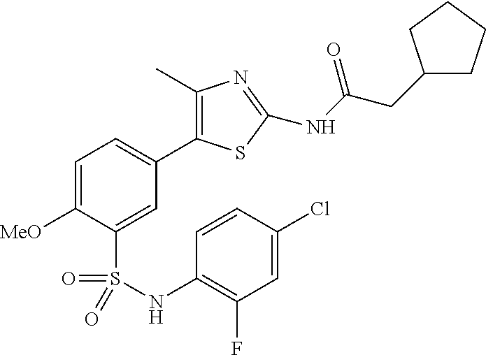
C1(C)=C(C2=CC=C([MeO])C(S(=O)(=O)NC3=C(F)C=C(Cl)C=C3)=C2)SC(NC(=O)CC2CCCC2)=N1
